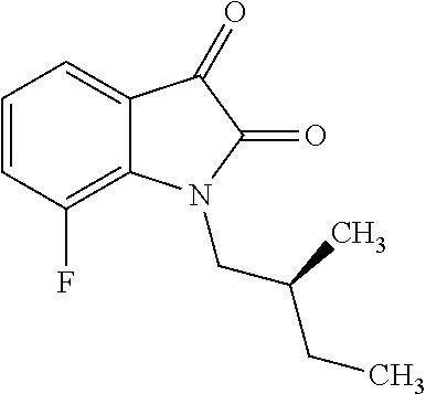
C12=CC=CC(F)=C1N(CC(CC)C)C(=O)C2=O
